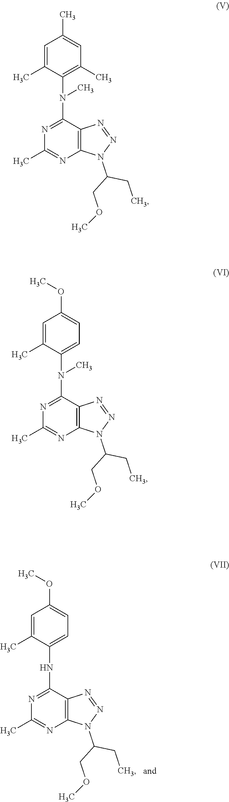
C12=C(C(NC3=CC=C(OC)C=C3C)=NC(C)=N1)N=NN2C(COC)CC.C12=C(C(N(C3=C(C)C=C(C)C=C3C)C)=NC(C)=N1)N=NN2C(COC)CC.C12=C(C(N(C3=CC=C(OC)C=C3C)C)=NC(C)=N1)N=NN2C(COC)CC
